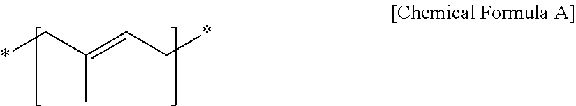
*CC(=CC*)C
